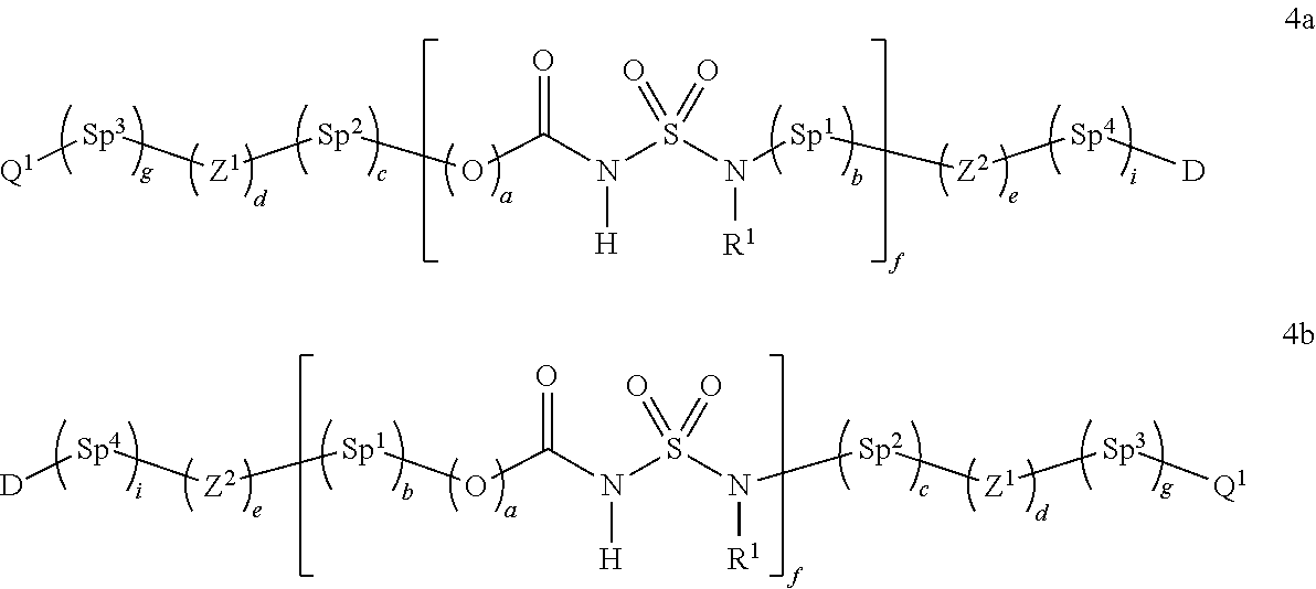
[Sp2](OC(N(S(N([Sp1][Z2][Sp4][D])[R1])(=O)=O)[H])=O)[Z1][Sp3][Q1].[Sp1](OC(N(S(N([Sp2][Z1][Sp3][Q1])[R1])(=O)=O)[H])=O)[Z2][Sp4][D]
